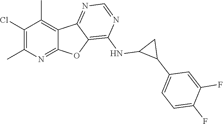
C1(Cl)=C(C)N=C2C(=C1C)C1=NC=NC(NC3C(C4=CC=C(F)C(F)=C4)C3)=C1O2
